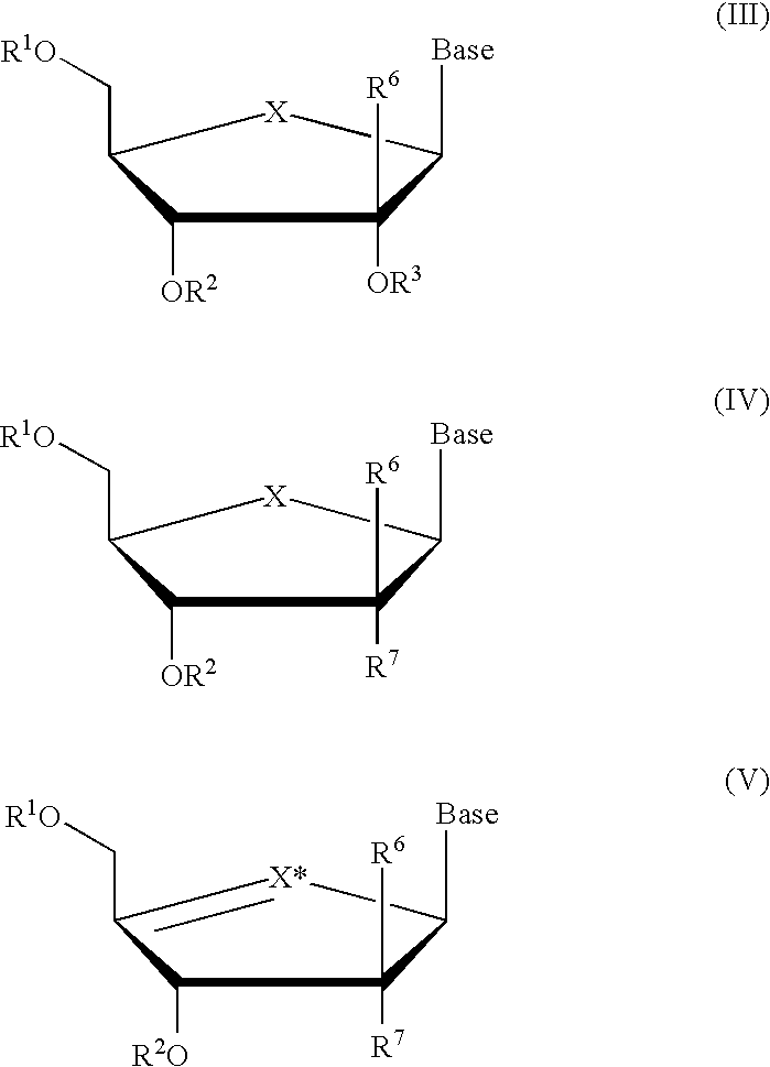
C1([OR2])C(C[R1O])[X]C([Base])C1([OR3])[R6].C1([OR2])C(C[R1O])[X]C([Base])C1([R7])[R6].C1([R2O])C(C[R1O])=[X*]C([Base])C1([R7])[R6]
